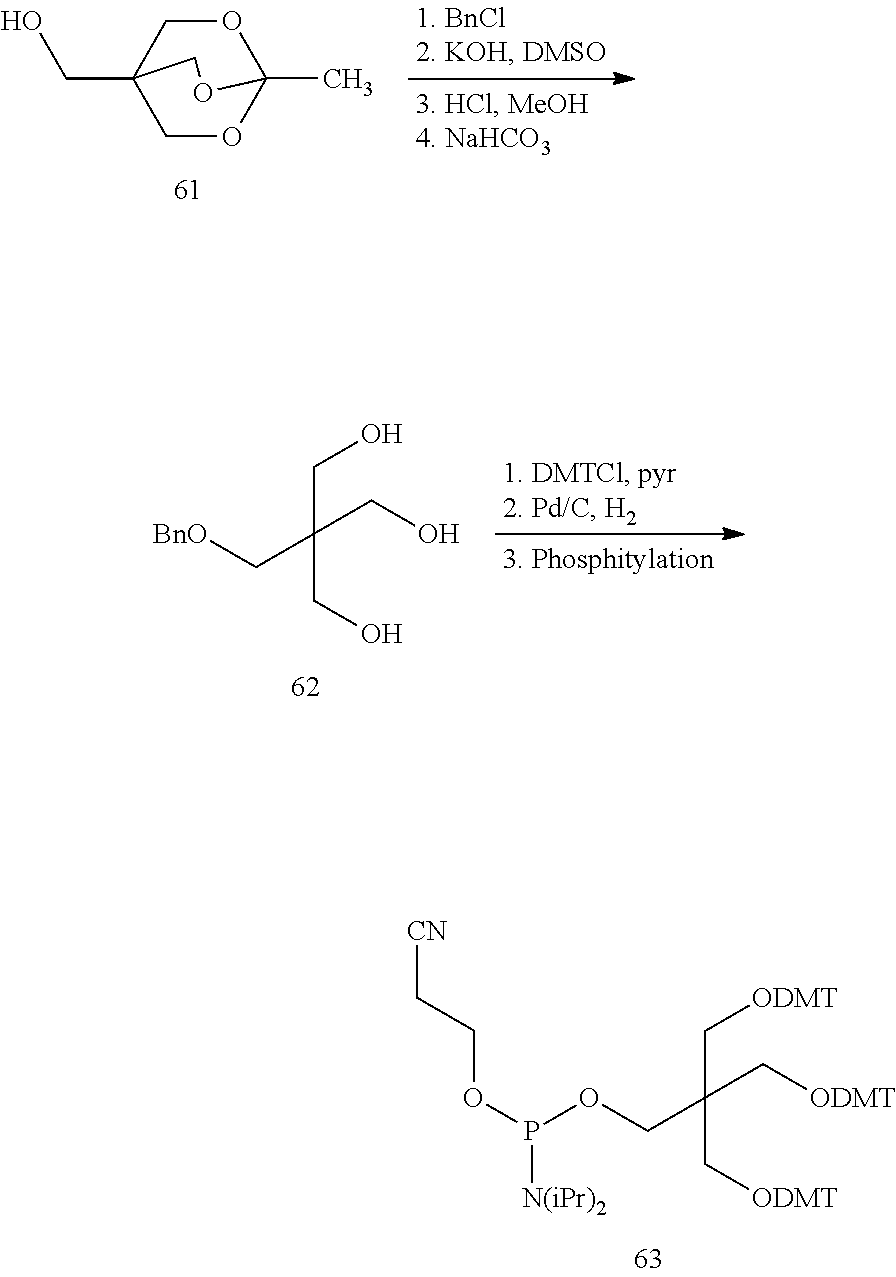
C1OC2(C)OCC1(CO)CO2.C(O)C(C[BnO])(CO)CO.C([ODMT])C(COP(OCC[CN])[N(iPr)2])(C[ODMT])C[ODMT]
